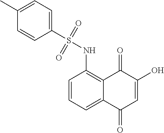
C1=CC=C2C(=C1NS(C1=CC=C(C)C=C1)(=O)=O)C(=O)C(O)=CC2=O
